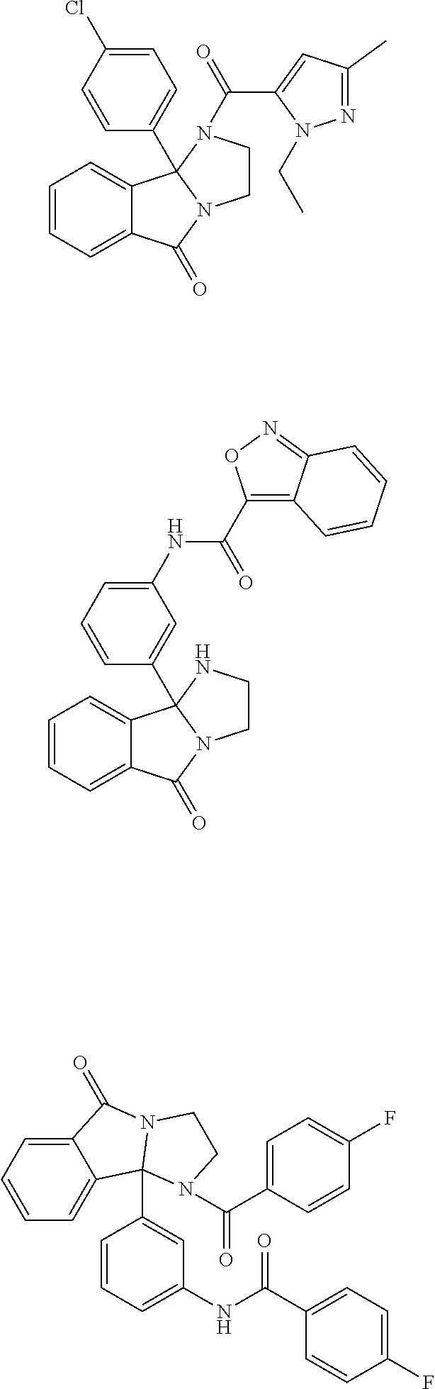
C1=CC=C2C(=C1)C1(C3=CC=C(Cl)C=C3)N(C2=O)CCN1C(C1=CC(C)=NN1CC)=O.C1=CC=C2C(=C1)C1(C3=CC(NC(=O)C4=C5C(=NO4)C=CC=C5)=CC=C3)N(C2=O)CCN1.C1=CC=C2C(=C1)C1(C3=CC(NC(=O)C4=CC=C(F)C=C4)=CC=C3)N(C2=O)CCN1C(C1=CC=C(F)C=C1)=O
